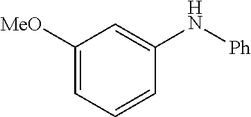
C1([MeO])=CC=CC(N[Ph])=C1
